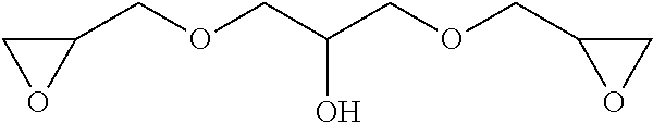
C(C(COCC1OC1)O)OCC1CO1
